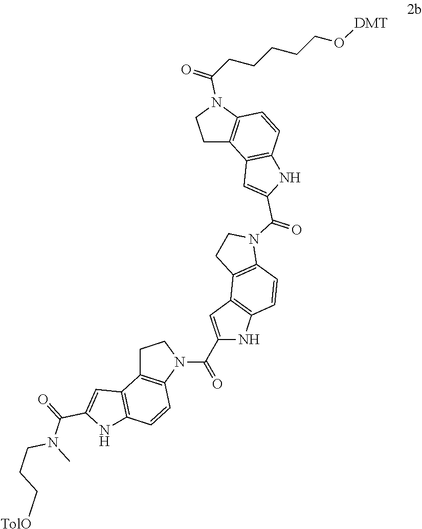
N(C(=O)C1=CC2=C(C=CC3=C2CCN3C(C2=CC3=C(C=CC4=C3CCN4C(=O)C3=CC4=C(C=CC5=C4CCN5C(CCCCCO[DMT])=O)N3)N2)=O)N1)(CCC[TolO])C
